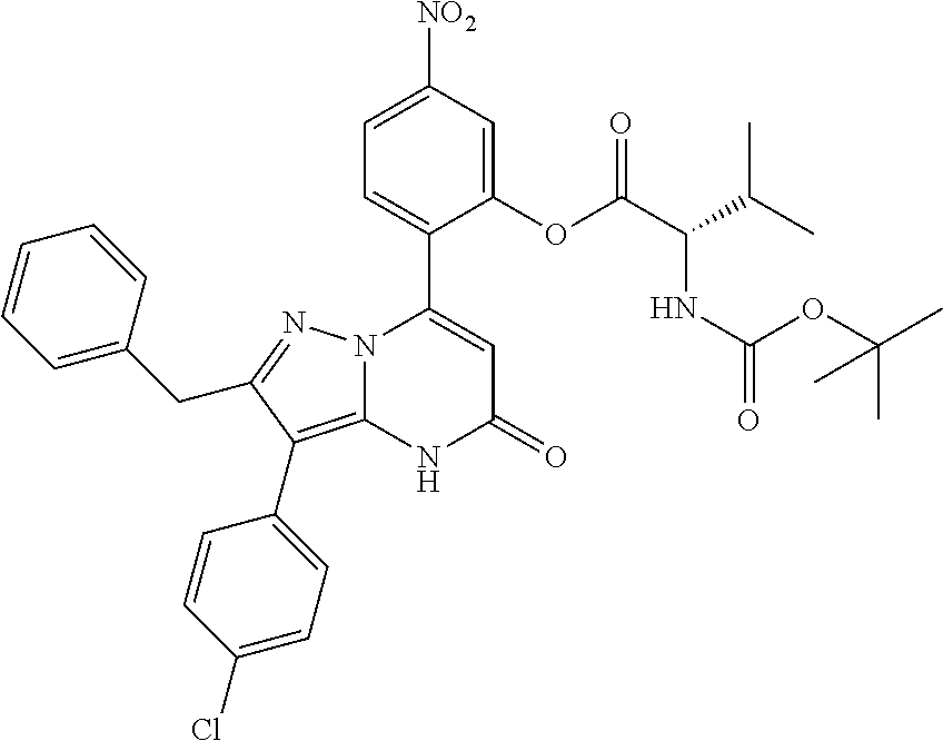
C1(OC(C(NC(=O)OC(C)(C)C)C(C)C)=O)=CC([NO2])=CC=C1C1=CC(=O)NC2=C(C3=CC=C(Cl)C=C3)C(CC3=CC=CC=C3)=NN12
